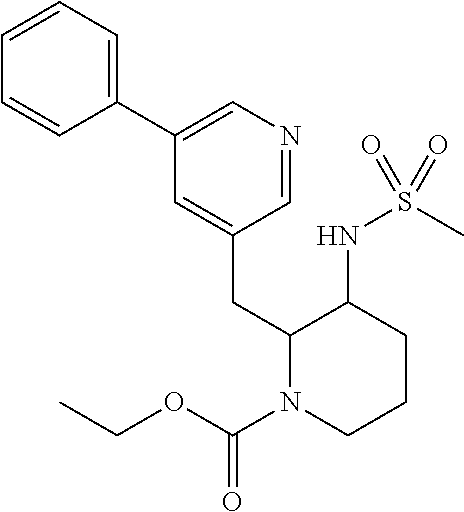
C1(C2=CN=CC(CC3N(C(OCC)=O)CCCC3NS(C)(=O)=O)=C2)=CC=CC=C1
